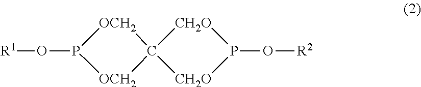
[OCH2]1C2([CH2O]P(O[R2])[CH2O]2)[OCH2]P1O[R1]
